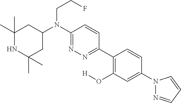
C1(C)(C)NC(C)(C)CC(N(C2=NN=C(C3=C(O[H])C=C(N4N=CC=C4)C=C3)C=C2)CCF)C1
